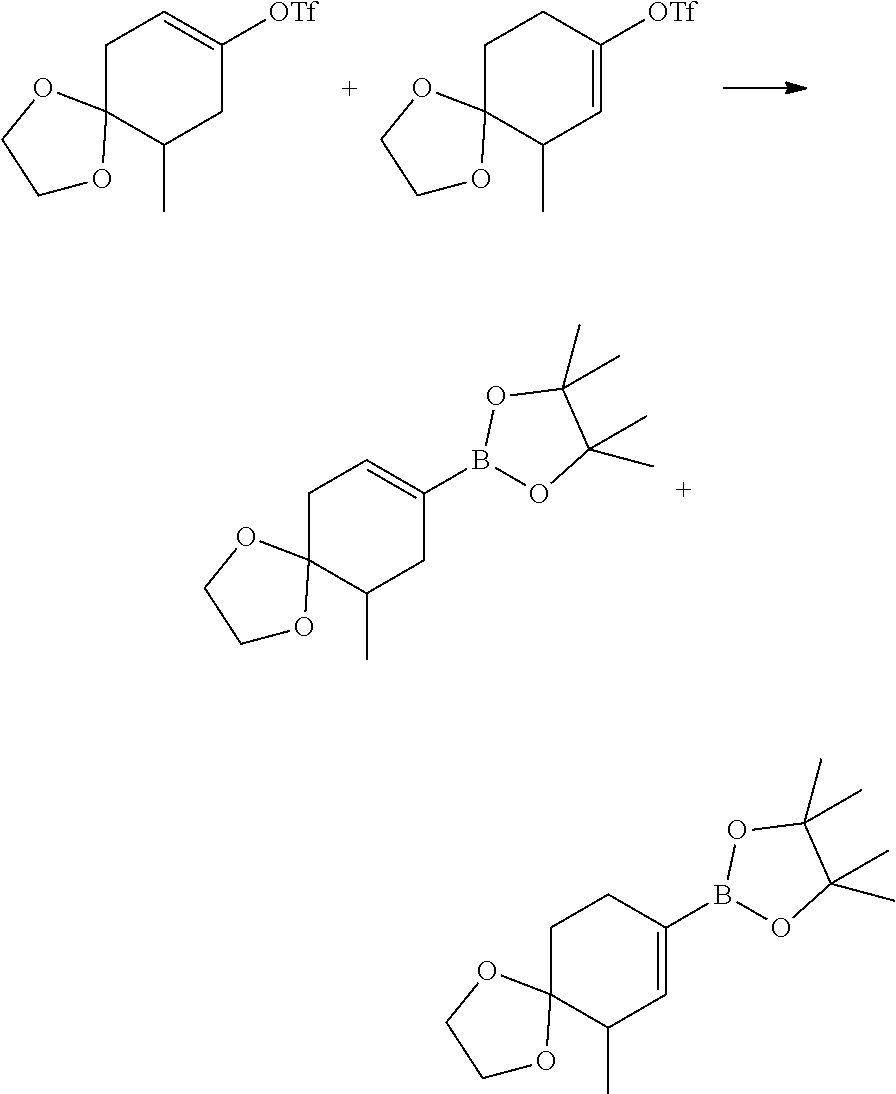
C1C=C([OTf])CC(C)C12OCCO2.C1CC([OTf])=CC(C)C12OCCO2.C1C=C(B2OC(C)(C)C(C)(C)O2)CC(C)C12OCCO2.C1CC(B2OC(C)(C)C(C)(C)O2)=CC(C)C12OCCO2
